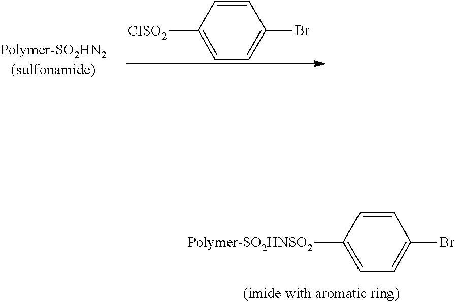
C1([CISO2])=CC=C(Br)C=C1.C1([Polymer-SO2HNSO2])=CC=C(Br)C=C1
